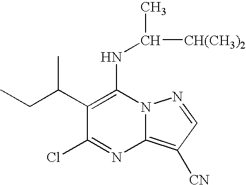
C1(C(CC)C)=C(NC([CH(CH3)2])C)N2C(=C([CN])C=N2)N=C1Cl
